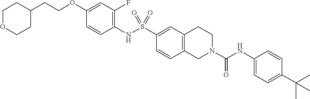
C1(NS(C2=CC3=C(C=C2)CN(C(NC2=CC=C(C(C)(C)C)C=C2)=O)CC3)(=O)=O)=C(F)C=C(OCCC2CCOCC2)C=C1
